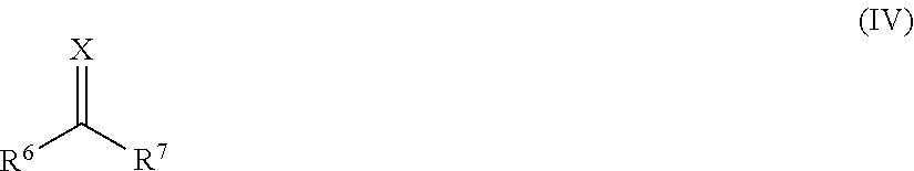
[R6]C([R7])=[X]
